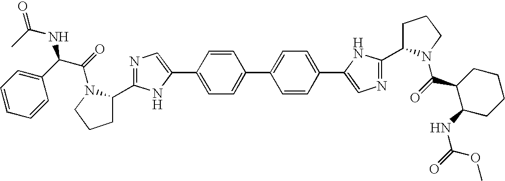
C1CCN(C(=O)C2C(NC(=O)OC)CCCC2)C1C1=NC=C(C2=CC=C(C3=CC=C(C4=CN=C(C5CCCN5C(=O)C(C5=CC=CC=C5)NC(=O)C)N4)C=C3)C=C2)N1
